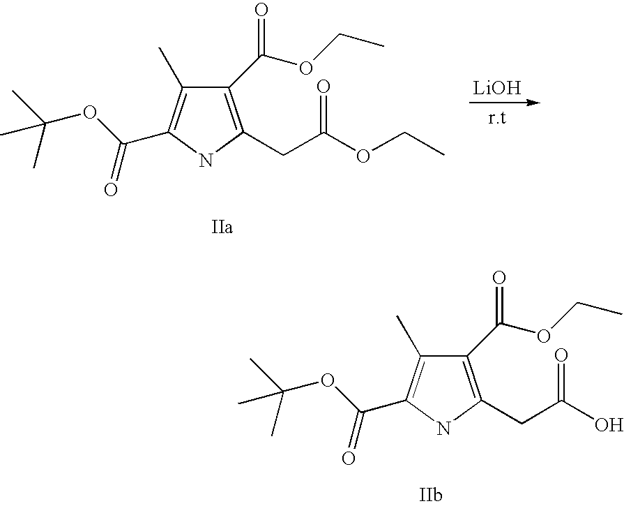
C1(C(OCC)=O)=C(CC(OCC)=O)NC(C(OC(C)(C)C)=O)=C1C.[LiOH].C1(C(OCC)=O)=C(CC(O)=O)NC(C(OC(C)(C)C)=O)=C1C
